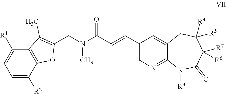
C1(CN(C(C=CC2=CN=C3C(=C2)CC([R4])([R5])C([R7])([R6])C(=O)N3[R3])=O)C)=C(C)C2=C(O1)C([R2])=CC=C2[R1]
